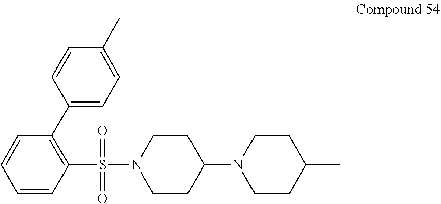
C1CN(C2CCN(S(=O)(=O)C3=C(C4=CC=C(C)C=C4)C=CC=C3)CC2)CCC1C
